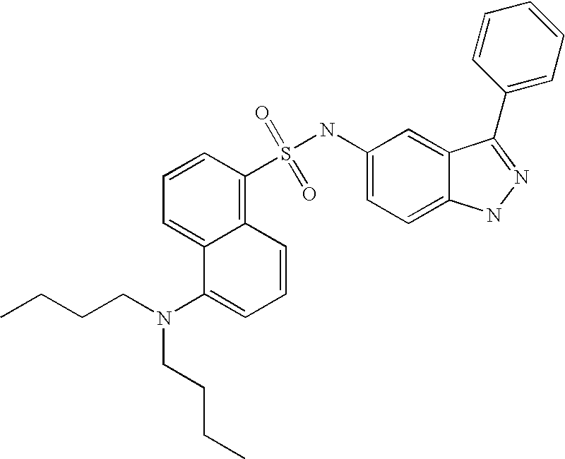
S(=O)(=O)(NC1=CC=C2C(=C1)C(C1=CC=CC=C1)=NN2)C1=C2C(=CC=C1)C(N(CCCC)CCCC)=CC=C2
